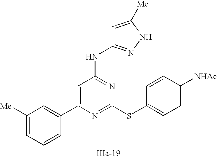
C1=C(C2=CC([Me])=CC=C2)N=C(SC2=CC=C([NHAc])C=C2)N=C1NC1=NNC([Me])=C1
